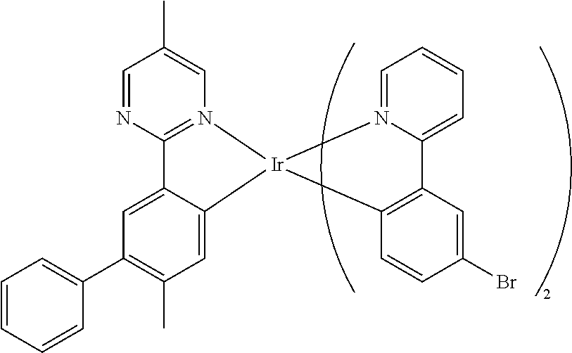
C12=N(C=C(C)C=N1)[Ir]1(C3=CC(C)=C(C4=CC=CC=C4)C=C23)C2=C(C3=CC=CC=N31)C=C(Br)C=C2
